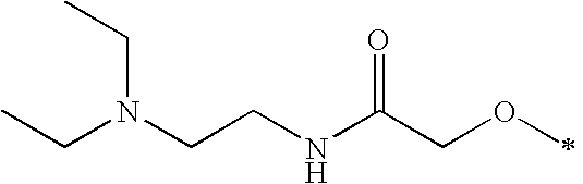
N(CCNC(COC)=O)(CC)CC
